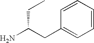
NC(CC1=CC=CC=C1)CC
